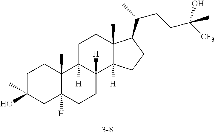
C1C(O)(C)CC2([H])C(C)(C1)C1([H])C([H])(CC2)C2([H])C(C)(CC1)C(C(CCC([CF3])(O)C)C)CC2
